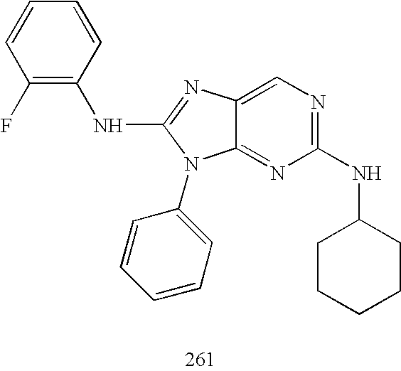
C12=NC(NC3CCCCC3)=NC=C1N=C(NC1=C(F)C=CC=C1)N2C1=CC=CC=C1
